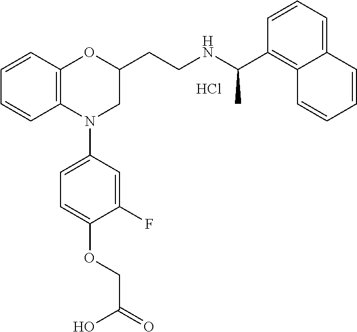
Cl.C1=CC2=C(C=C1)N(C1=CC=C(OCC(=O)O)C(F)=C1)CC(CCNC(C1=C3C(=CC=C1)C=CC=C3)C)O2
